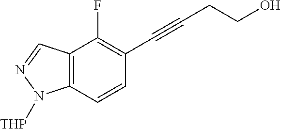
C12=C(C=CC(C#CCCO)=C1F)N([THP])N=C2
